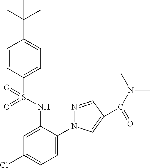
C1=CC(S(NC2=CC(Cl)=CC=C2N2N=CC(C(N(C)C)=O)=C2)(=O)=O)=CC=C1C(C)(C)C
